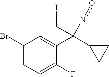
C1(Br)=CC=C(F)C(C(C2CC2)(CI)no)=C1
